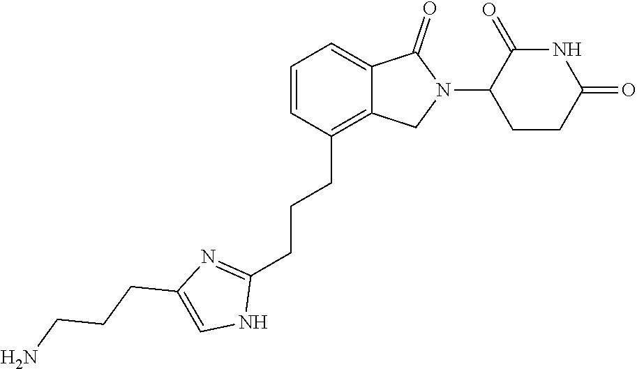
C1=C2C(=C(CCCC3=NC(CCCN)=CN3)C=C1)CN(C1CCC(=O)NC1=O)C2=O
